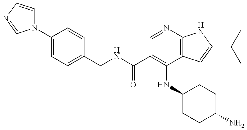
O=C(NCC1=CC=C(N2C=CN=C2)C=C1)C1=C(NC2CCC(N)CC2)C2=C(N=C1)NC(C(C)C)=C2
